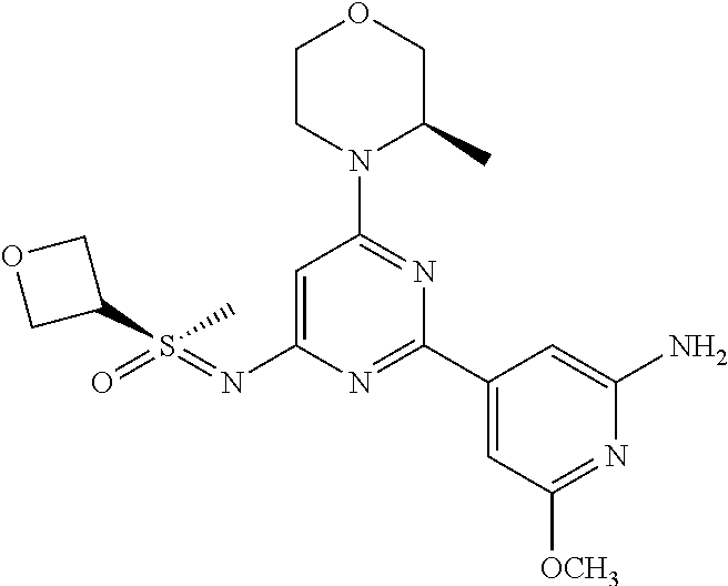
C1=C(N=S(C2COC2)(C)=O)N=C(C2=CC([OCH3])=NC(N)=C2)N=C1N1C(C)COCC1
